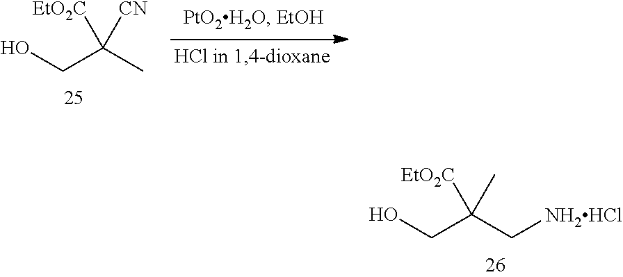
OCC(C[NH2HCl])([EtO2C])C.OCC(C)([EtO2C])[CN]
